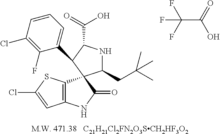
[C21H21Cl2FN2O3SCH2HF3O2].C12=C(C3(C(=O)N1)C(CC(C)(C)C)NC(C(=O)O)C3C1=CC=CC(Cl)=C1F)SC(Cl)=C2.C(C(O)=O)(F)(F)F
